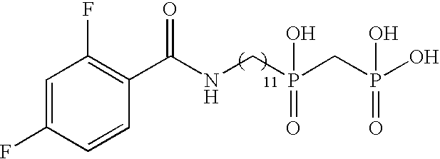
C1=C(F)C=CC(C(NCP(CP(O)(O)=O)(O)=O)=O)=C1F
